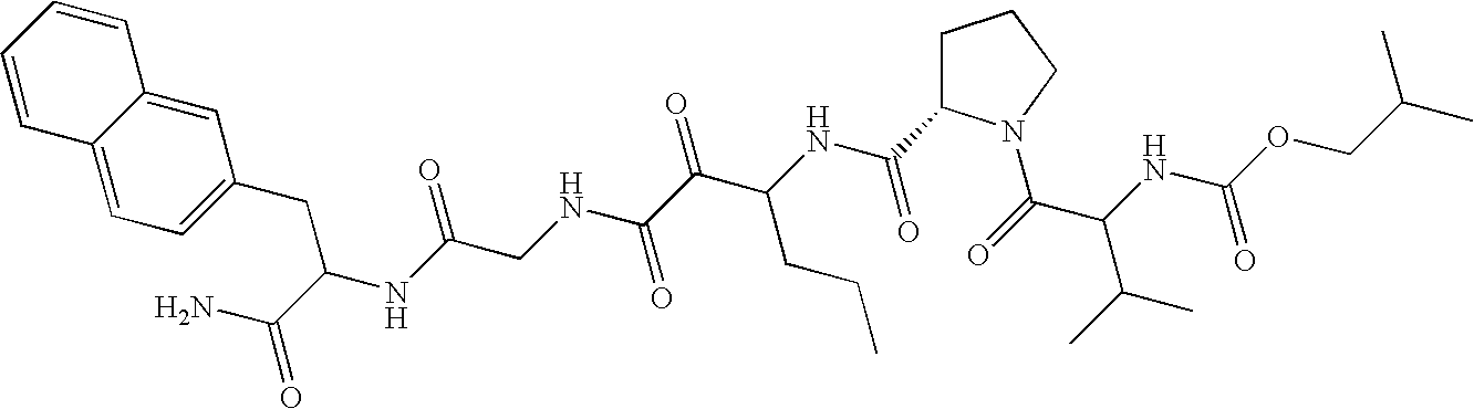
C(C(C)C)OC(NC(C(=O)N1CCCC1C(NC(C(C(NCC(NC(CC1=CC=C2C(=C1)C=CC=C2)C(N)=O)=O)=O)=O)CCC)=O)C(C)C)=O
